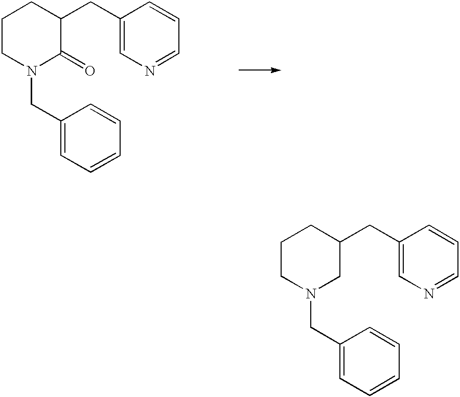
N1(CC2=CC=CC=C2)C(=O)C(CC2=CN=CC=C2)CCC1.N1(CC2=CC=CC=C2)CC(CC2=CN=CC=C2)CCC1
